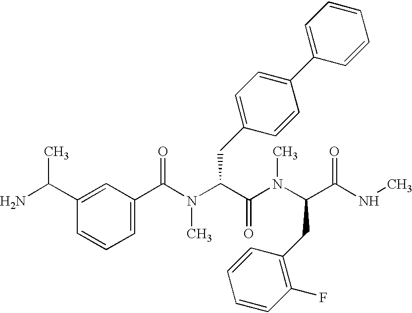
CC(C1=CC(C(=O)N(C(C(N(C)C(C(=O)NC)CC2=C(F)C=CC=C2)=O)CC2=CC=C(C3=CC=CC=C3)C=C2)C)=CC=C1)N
